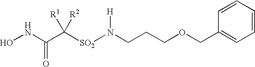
N(CCCOCC1=CC=CC=C1)([SO2]C(C(NO)=O)([R1])[R2])[H]
